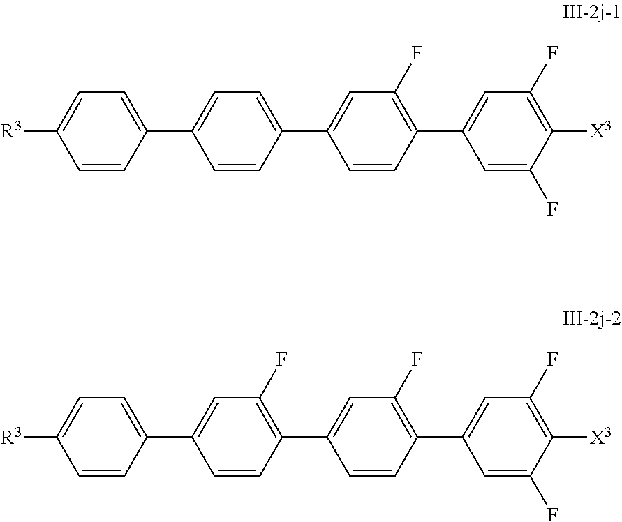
C1=C(C2=CC=C(C3=CC(F)=C(C4=CC(F)=C([X3])C(F)=C4)C=C3)C=C2)C=CC([R3])=C1.C1=C(C2=CC(F)=C(C3=CC(F)=C(C4=CC(F)=C([X3])C(F)=C4)C=C3)C=C2)C=CC([R3])=C1
